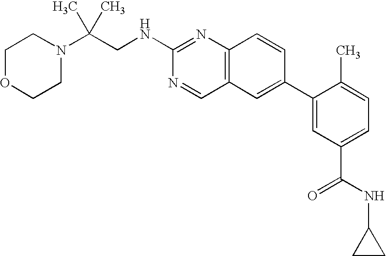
C1OCCN(C(CNC2=NC3=C(C=N2)C=C(C2=CC(C(NC4CC4)=O)=CC=C2C)C=C3)(C)C)C1
